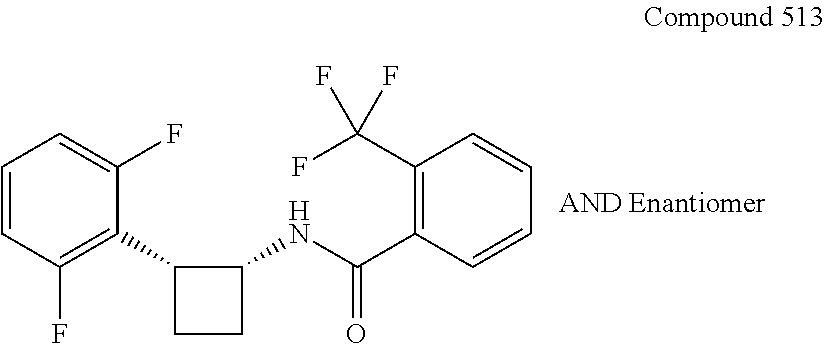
C1=CC(F)=C(C2CCC2NC(=O)C2=C(C(F)(F)F)C=CC=C2)C(F)=C1
